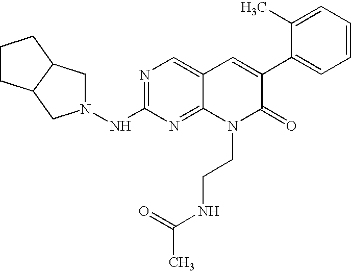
N1=C(NN2CC3C(C2)CCC3)N=C2C(=C1)C=C(C1=CC=CC=C1C)C(=O)N2CCNC(C)=O
